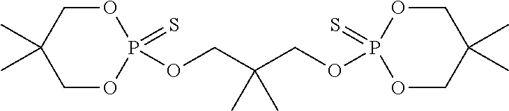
C1(C)(C)COP(=S)(OCC(COP2(=S)OCC(C)(C)CO2)(C)C)OC1
